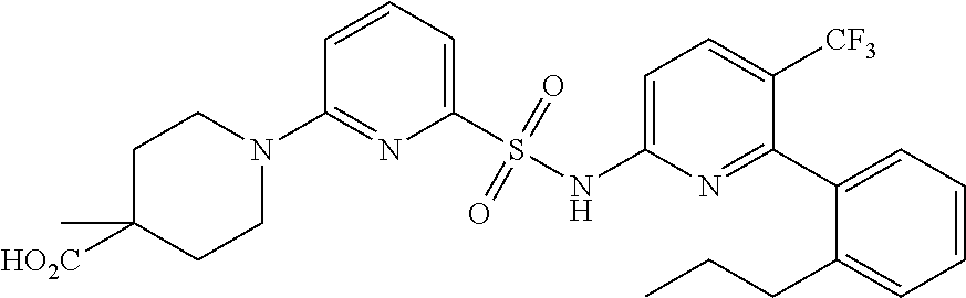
C1=CC=C(S(NC2=CC=C([CF3])C(C3=CC=CC=C3CCC)=N2)(=O)=O)N=C1N1CCC([HO2C])(C)CC1
